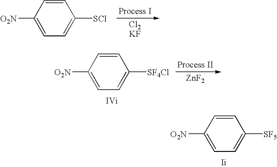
C1=CC([O2N])=CC=C1[SCl].[ZnF2].C1([O2N])=CC=C([SF4Cl])C=C1.C1([O2N])=CC=C([SF5])C=C1
